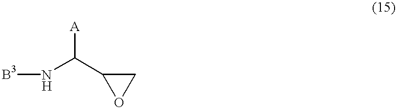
N(C(C1OC1)[A])[B3]
